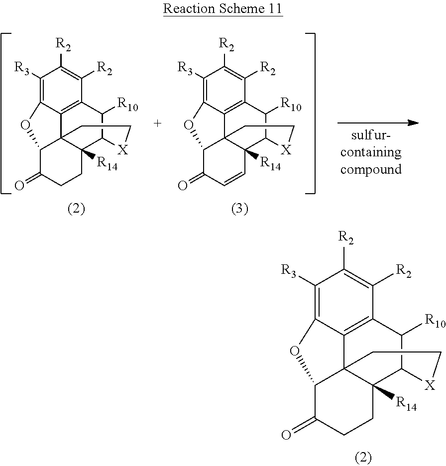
C1([R3])=C2C3=C(C([R2])=C1[R2])C([R10])C1C4([R14])C3(C(C(=O)CC4)O2)CC[X]1.C1([R3])=C2C3=C(C([R2])=C1[R2])C([R10])C1C4([R14])C3(C(C(=O)CC4)O2)CC[X]1.C1([R3])=C2C3=C(C([R2])=C1[R2])C([R10])C1C4([R14])C3(C(C(=O)C=C4)O2)CC[X]1
